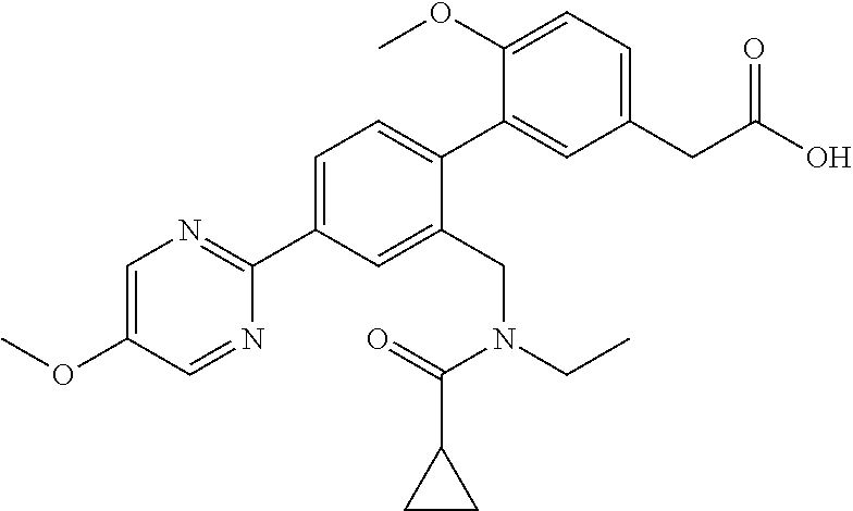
C1=C(C2=NC=C(OC)C=N2)C=C(CN(CC)C(=O)C2CC2)C(C2=CC(CC(O)=O)=CC=C2OC)=C1
